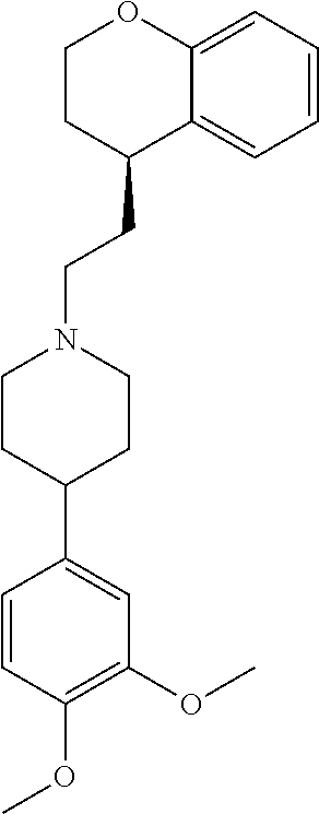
C1=CC=C2C(=C1)C(CCN1CCC(C3=CC(OC)=C(OC)C=C3)CC1)CCO2
